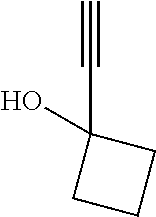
C1(O)(C#C)CCC1
